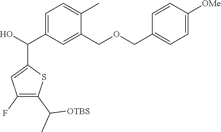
C1=C(C(O)C2=CC(F)=C(C([OTBS])C)S2)C=C(COCC2=CC=C([OMe])C=C2)C(C)=C1
